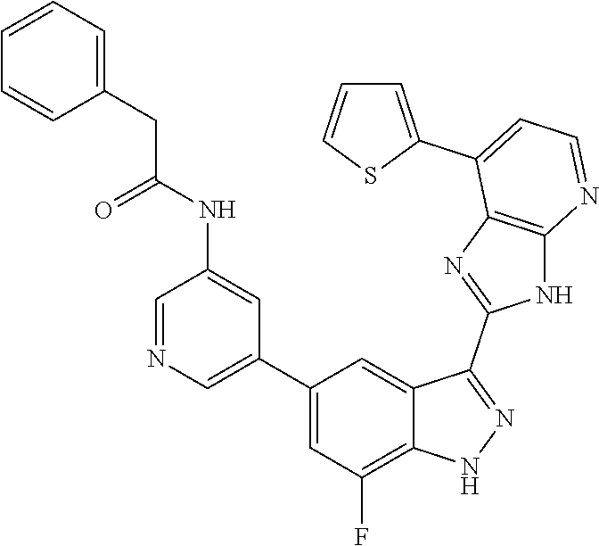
C1=NC=C(C2=CC(F)=C3C(=C2)C(C2=NC4=C(N2)N=CC=C4C2=CC=CS2)=NN3)C=C1NC(CC1=CC=CC=C1)=O
